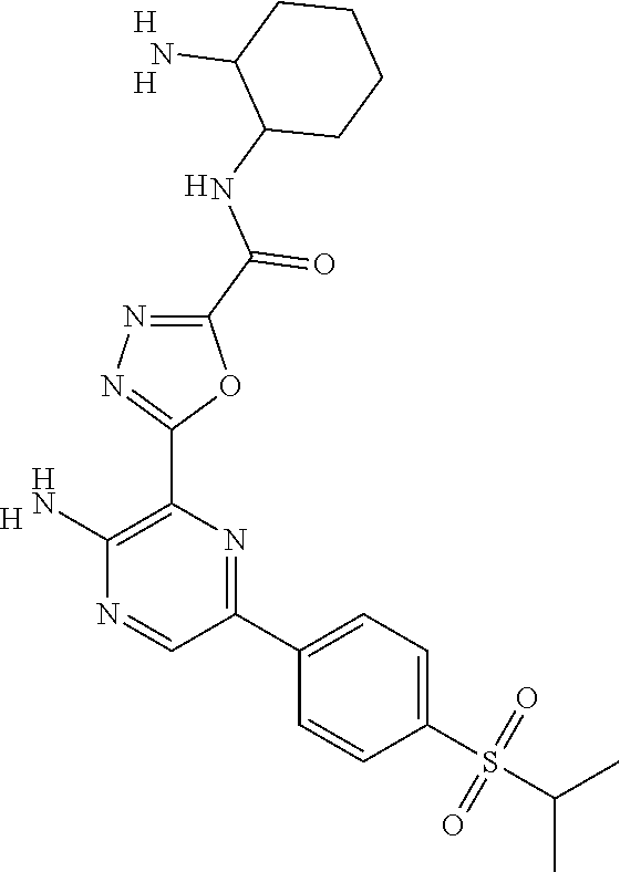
C1(S(C(C)C)(=O)=O)=CC=C(C2=NC(C3=NN=C(C(NC4CCCCC4N)=O)O3)=C(N)N=C2)C=C1.[H].[H].[H].[H]
